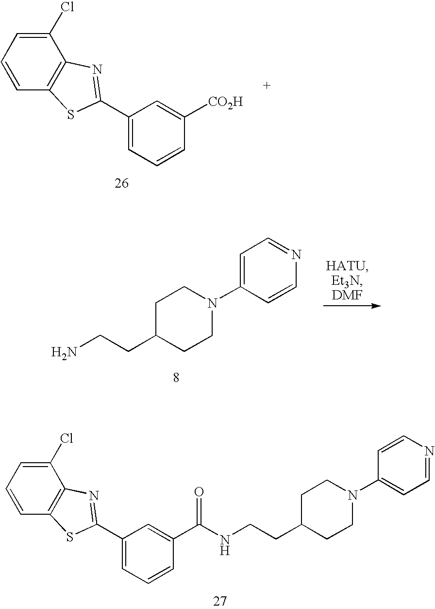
C1(C2=NC3=C(C=CC=C3Cl)S2)=CC=CC([CO2H])=C1.NCCC1CCN(C2=CC=NC=C2)CC1.C1(C2=NC3=C(C=CC=C3Cl)S2)=CC=CC(C(NCCC2CCN(C3=CC=NC=C3)CC2)=O)=C1
